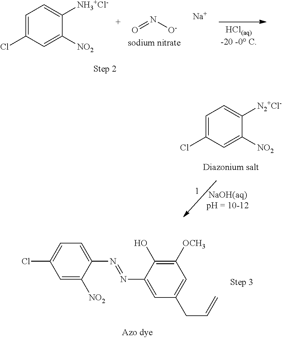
C1=C(Cl)C=C([NO2])C([N2+Cl-])=C1.C1=C([NO2])C(N=NC2=CC(CC=C)=CC([OCH3])=C2O)=CC=C1Cl.O=N[O-].C1=C(Cl)C=C([NO2])C([NH3+Cl-])=C1.[Na]
